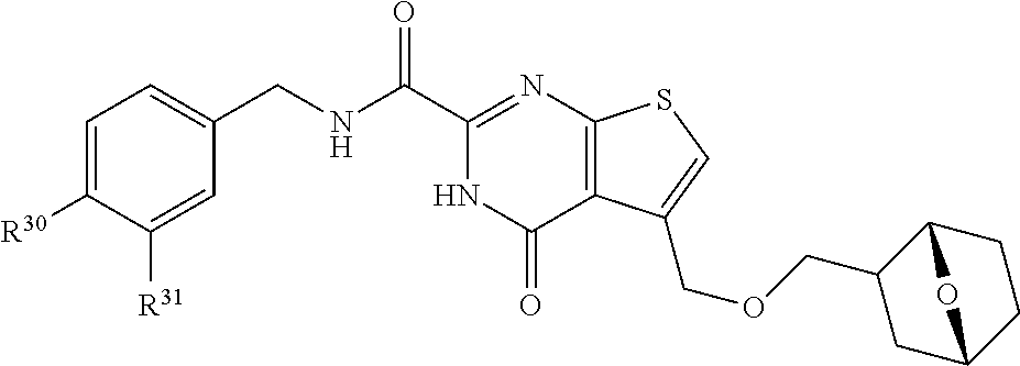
C1=C([R30])C([R31])=CC(CNC(C2=NC3=C(C(=O)N2)C(COCC2CC4CCC2O4)=CS3)=O)=C1
